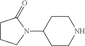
N1(C2CCNCC2)C(=O)CCC1
